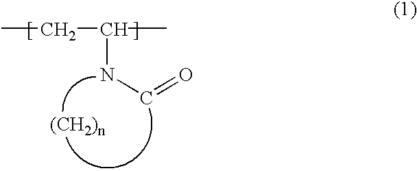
CCC(C)NC=O
